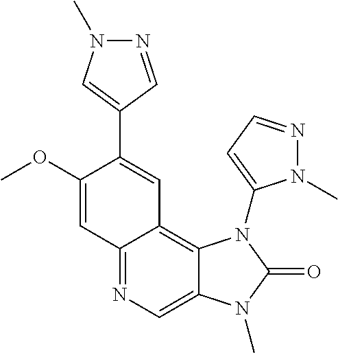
C12=NC=C3C(=C1C=C(C1=CN(C)N=C1)C(OC)=C2)N(C1=CC=NN1C)C(=O)N3C
